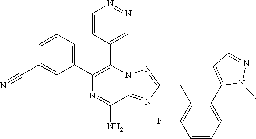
C1=CC=C(C2=C(C3=CN=NC=C3)N3C(=NC(CC4=C(F)C=CC=C4C4=CC=NN4C)=N3)C(N)=N2)C=C1C#N
